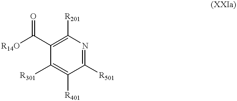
C1([R301])=C([R401])C([R501])=NC([R201])=C1C([R14O])=O
